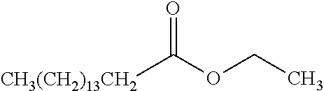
[CH3(CH2)13CH2]C(OCC)=O
